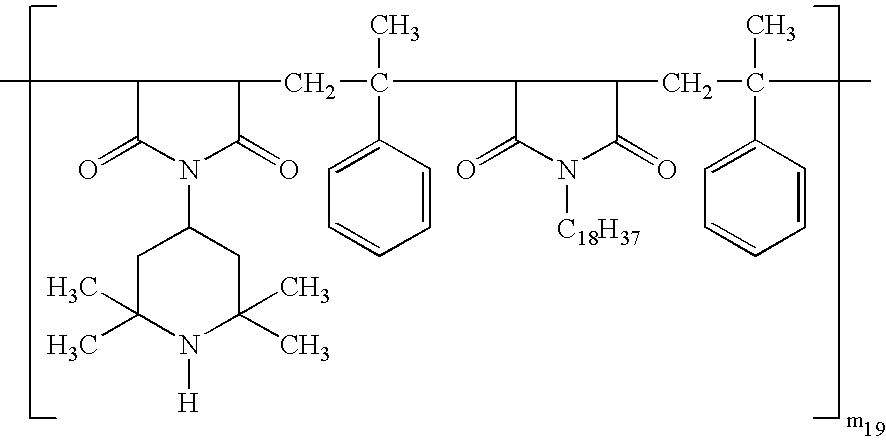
C1(C)C(=O)N(C2CC(C)(C)N([H])C(C)(C)C2)C(=O)C1CC(C)(C1C(=O)N([C18H37])C(=O)C1CC(C)(C1=CC=CC=C1)C)C1=CC=CC=C1
